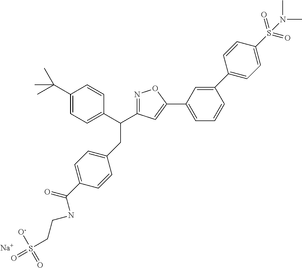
C1(CC(C2=CC=C(C(C)(C)C)C=C2)C2=NOC(C3=CC=CC(C4=CC=C(S(=O)(=O)N(C)C)C=C4)=C3)=C2)=CC=C(C(=O)NCCS(=O)([O-])=O)C=C1.[Na]
